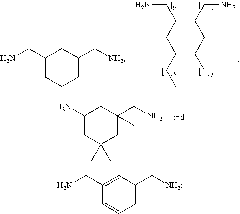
C1C(C)(C)CC(CN)(C)CC1N.C(C1CCCC(C[NH2])C1)N.C(C1CC(CC)C(CC)CC1CN)N.C(C1=CC(C[NH2])=CC=C1)N
